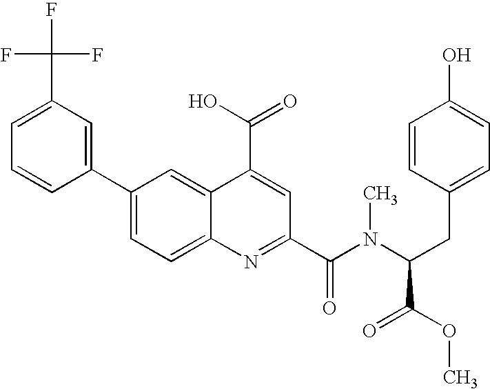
C1(C(F)(F)F)=CC=CC(C2=CC=C3C(=C2)C(C(=O)O)=CC(C(N(C(CC2=CC=C(O)C=C2)C(=O)OC)C)=O)=N3)=C1
